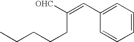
C1=CC=C(C=C([OHC])CCCCC)C=C1
